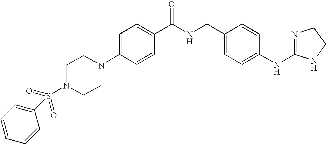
C1=C(N2CCN(S(=O)(=O)C3=CC=CC=C3)CC2)C=CC(C(NCC2=CC=C(NC3=NCCN3)C=C2)=O)=C1
